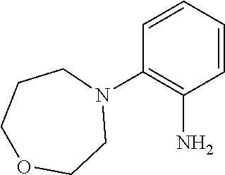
C1=CC=CC(N2CCCOCC2)=C1N
